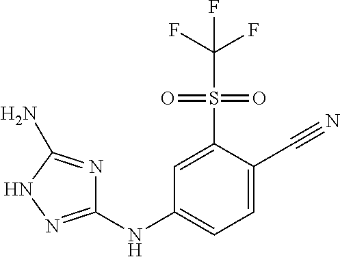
C1=C(S(C(F)(F)F)(=O)=O)C(C#N)=CC=C1NC1=NNC(N)=N1
